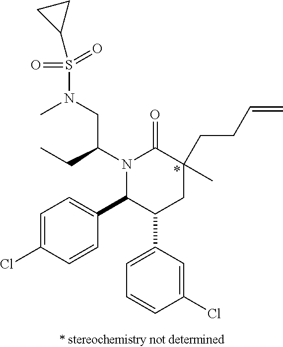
C1(C2C(C3=CC=CC(Cl)=C3)CC(C)(CCC=C)C(=O)N2C(CN(C)S(=O)(=O)C2CC2)CC)=CC=C(Cl)C=C1.*
